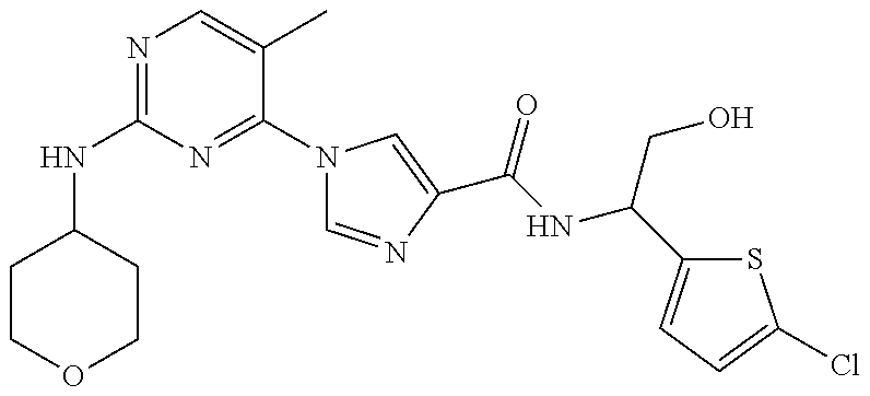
N(C1=NC=C(C)C(N2C=NC(C(=O)NC(CO)C3=CC=C(Cl)S3)=C2)=N1)C1CCOCC1
